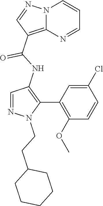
N12C(=C(C(NC3=C(C4=C(OC)C=CC(Cl)=C4)N(CCC4CCCCC4)N=C3)=O)C=N1)N=CC=C2
